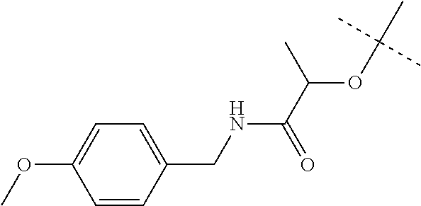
C1=CC(CNC(C(C)OC(C)(C)C)=O)=CC=C1OC
